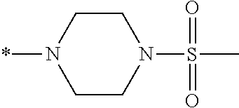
C1CN(S(=O)(=O)C)CCN1*
